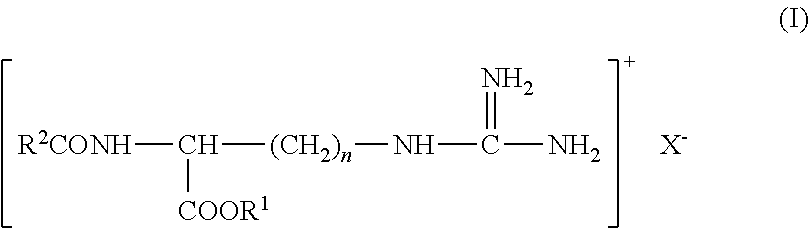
[R2CONH]C([(CH2)n]NC(N)=N)[COOR1].[X-]
